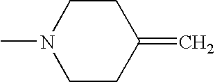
CN1CCC(=C)CC1
